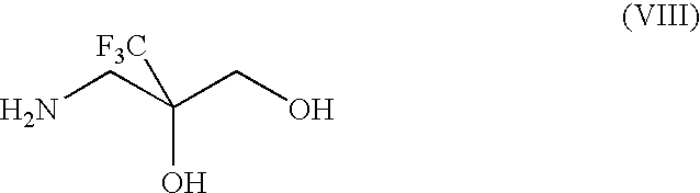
NCC(CO)([F3C])O
